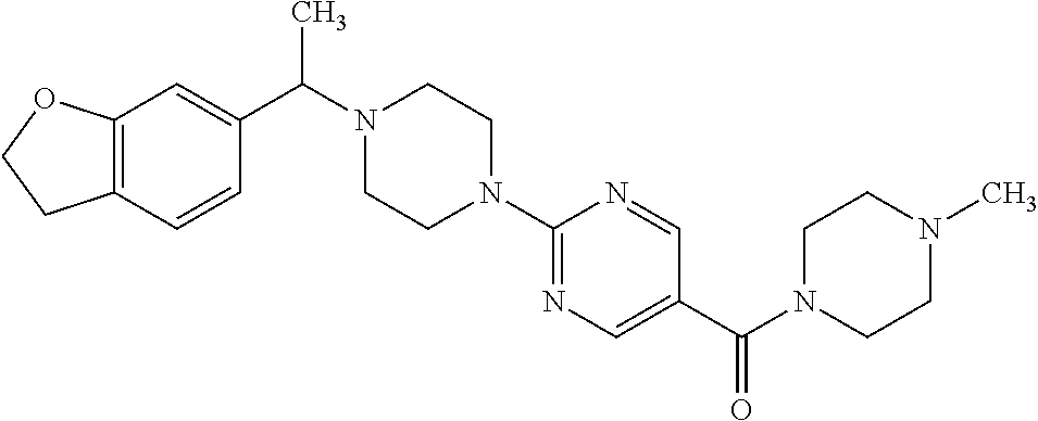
C12=C(C=C(C(N3CCN(C4=NC=C(C(N5CCN(C)CC5)=O)C=N4)CC3)C)C=C1)OCC2
